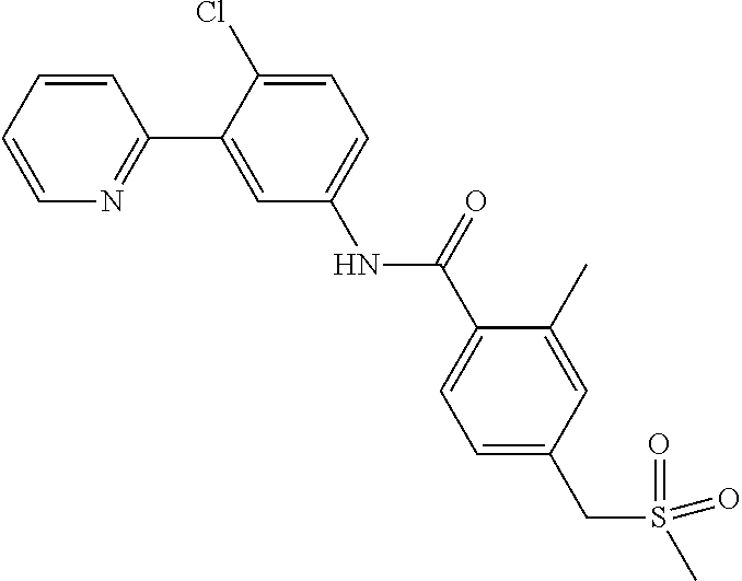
C1=CC=CN=C1C1=CC(NC(C2=CC=C(CS(=O)(=O)C)C=C2C)=O)=CC=C1Cl
